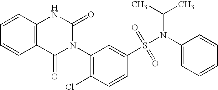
C12=C(C=CC=C1)NC(=O)N(C1=C(Cl)C=CC(S(N(C(C)C)C3=CC=CC=C3)(=O)=O)=C1)C2=O
